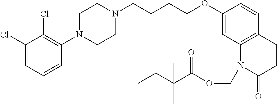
C1=C(Cl)C(Cl)=C(N2CCN(CCCCOC3=CC4=C(C=C3)CCC(=O)N4COC(C(CC)(C)C)=O)CC2)C=C1
